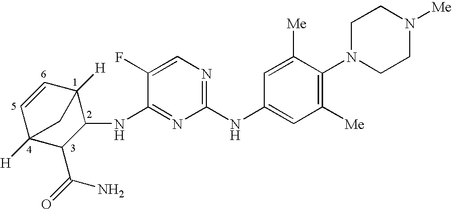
C1=CC2([H])C(NC3=NC(NC4=CC([Me])=C(N5CCN([Me])CC5)C([Me])=C4)=NC=C3F)C(C(=O)N)C1([H])C2
